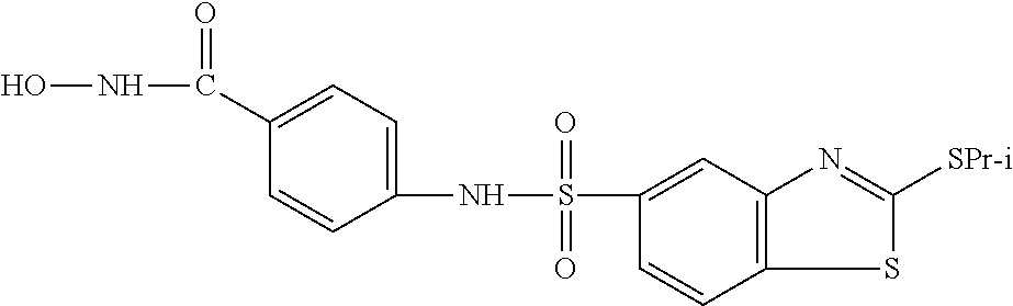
ONC(C1=CC=C(NS(=O)(=O)C2=CC3=C(C=C2)SC([SPr-i])=N3)C=C1)=O
